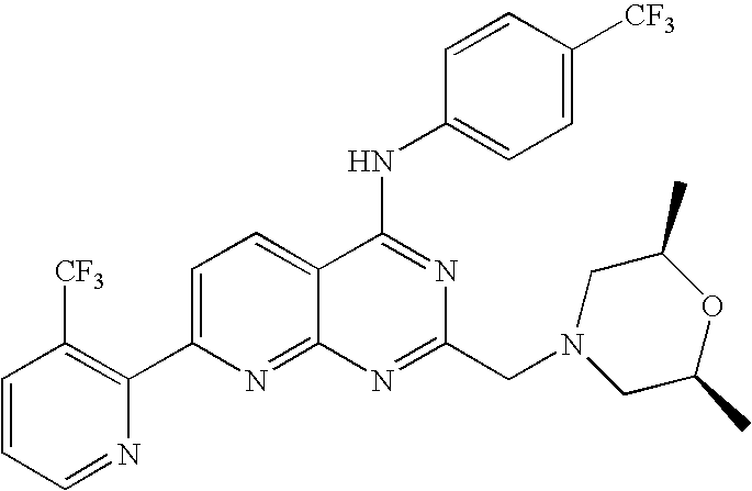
C1=CC=NC(C2=CC=C3C(=N2)N=C(CN2CC(C)OC(C)C2)N=C3NC2=CC=C([CF3])C=C2)=C1[CF3]
